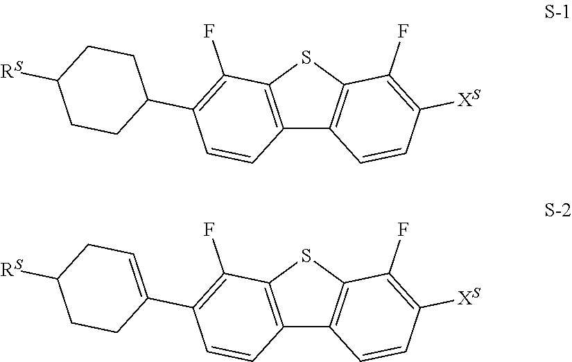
C12=C(SC3=C1C=CC([XS])=C3F)C(F)=C(C1CCC([RS])CC1)C=C2.C12=C(SC3=C1C=CC([XS])=C3F)C(F)=C(C1=CCC([RS])CC1)C=C2
